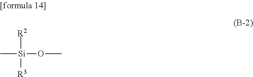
[R2][Si](C)([R3])OC
